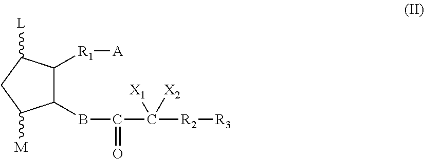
C1(BC(C([R2][R3])([X2])[X1])=O)C([R1][A])C([L])CC1[M]
